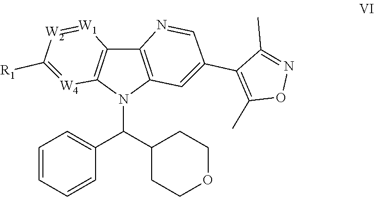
C12=C(N(C(C3CCOCC3)C3=CC=CC=C3)C3=C1[W1]=[W2]C([R1])=[W4]3)C=C(C1=C(C)ON=C1C)C=N2
